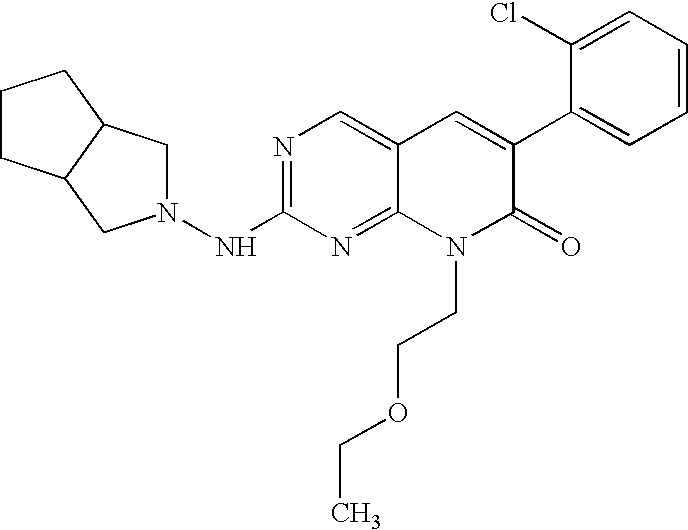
N1=C(NN2CC3C(C2)CCC3)N=C2C(=C1)C=C(C1=CC=CC=C1Cl)C(=O)N2CCOCC
